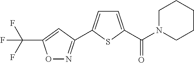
O1N=C(C2=CC=C(C(=O)N3CCCCC3)S2)C=C1C(F)(F)F
